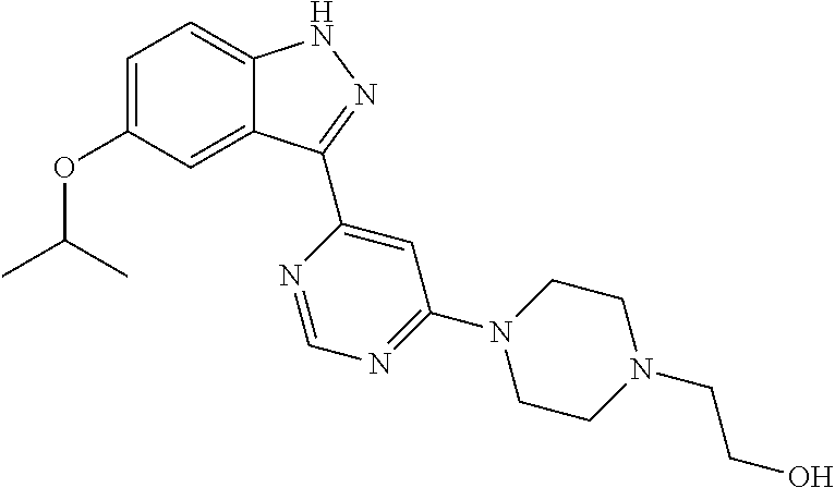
C12=CC(OC(C)C)=CC=C1NN=C2C1=CC(N2CCN(CCO)CC2)=NC=N1
